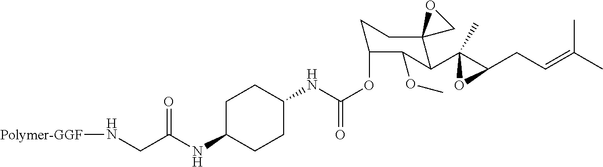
C1C(NC(CN[Polymer-GGF])=O)CCC(NC(OC2CCC3(C(C4(C)C(CC=C(C)C)O4)C2OC)CO3)=O)C1
